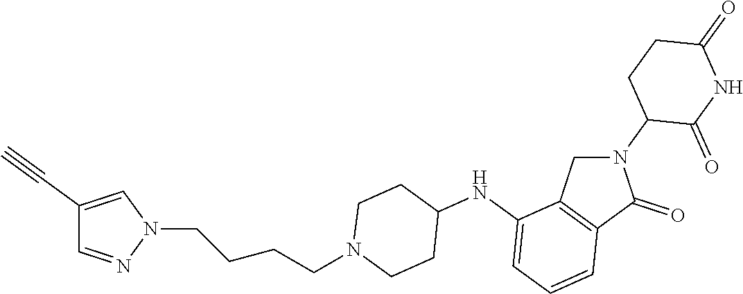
C1(=O)CCC(N2CC3=C(C2=O)C=CC=C3NC2CCN(CCCCN3C=C(C#C)C=N3)CC2)C(=O)N1
